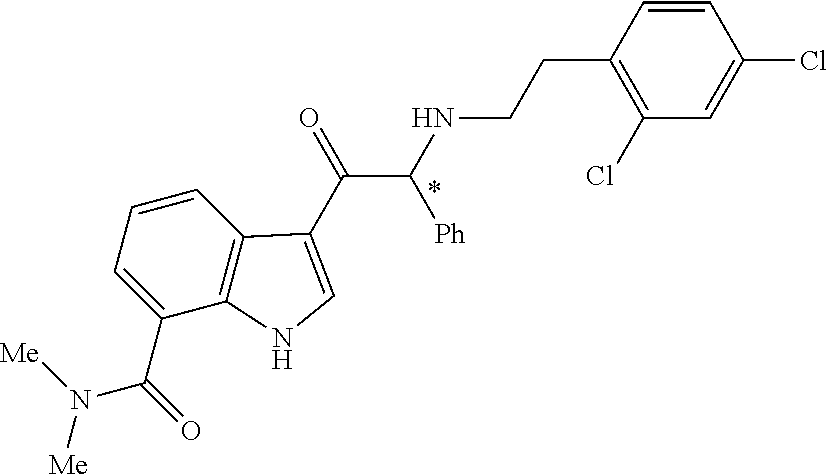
C1=C(C(=O)N([Me])[Me])C2=C(C=C1)C(C(=O)C(NCCC1=C(Cl)C=C(Cl)C=C1)[Ph])=CN2
